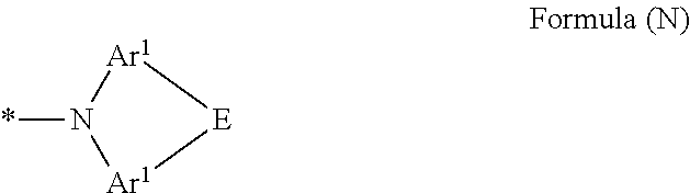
*N1[Ar1][E][Ar1]1
